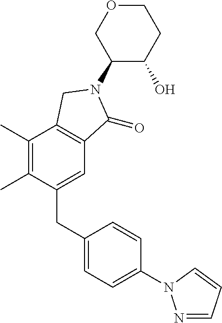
C1(N2C(=O)C3=C(C(C)=C(C)C(CC4=CC=C(N5N=CC=C5)C=C4)=C3)C2)C(O)CCOC1
